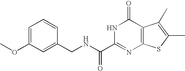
C1(CNC(C2=NC3=C(C(=O)N2)C(C)=C(C)S3)=O)=CC(OC)=CC=C1
